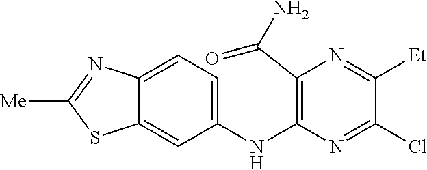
C1(NC2=C(C(N)=O)N=C([Et])C(Cl)=N2)=CC=C2C(=C1)SC([Me])=N2
